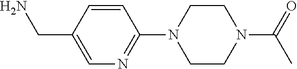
C1(CN)=CN=C(N2CCN(C(=O)C)CC2)C=C1
